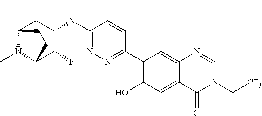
C1(N(C2=NN=C(C3=C(O)C=C4C(=C3)N=CN(C[CF3])C4=O)C=C2)C)CC2N(C)C(C1F)CC2
